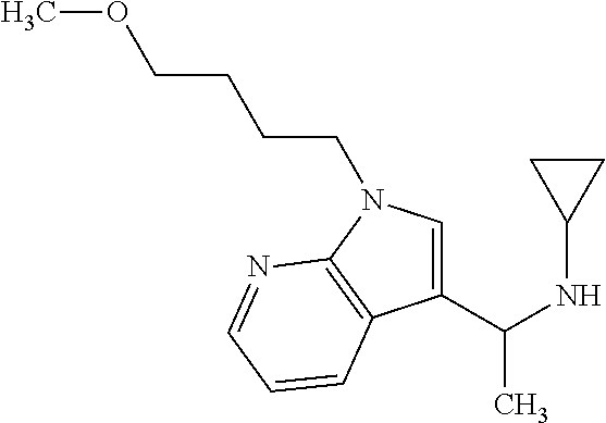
C1=C(C(NC2CC2)C)C2=C(N1CCCCOC)N=CC=C2
